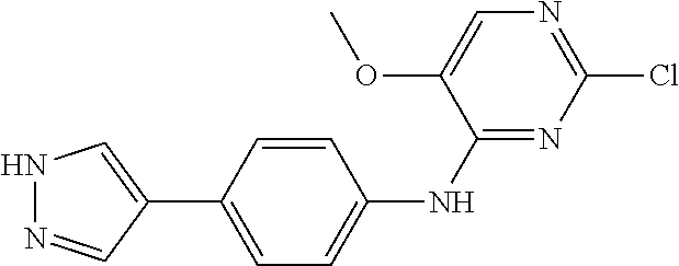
N1=CC(C2=CC=C(NC3=NC(Cl)=NC=C3OC)C=C2)=CN1
